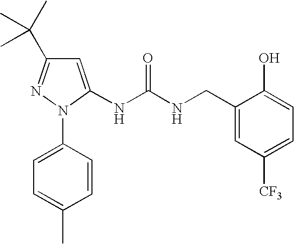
C1=C(N2C(NC(NCC3=CC([CF3])=CC=C3O)=O)=CC(C(C)(C)C)=N2)C=CC(C)=C1
